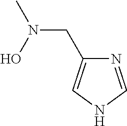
N1=CNC=C1CN(O)C
